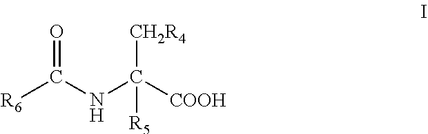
[R6]C(NC([COOH])([CH2R4])[R5])=O
